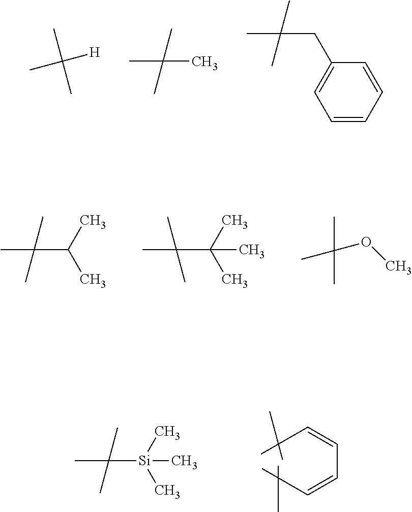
CC([H])(C)C.C(C)(C)(C)C.C1=CC=CC(CC(C)(C)C)=C1.C([Si](C)(C)C)(C)(C)C.C(=CC(C)(C)C)C=CC(C)(C)C.C(C(C)C)(C)(C)C.C(C(C)(C)C)(C)(C)C.CC(OC)(C)C
